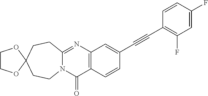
N12C(=NC3=C(C1=O)C=CC(C#CC1=C(F)C=C(F)C=C1)=C3)CCC1(CC2)OCCO1
